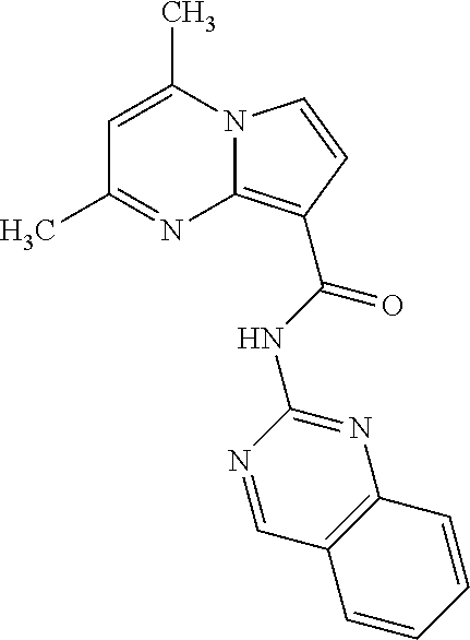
C1=C(C)N2C(=C(C(NC3=NC4=C(C=N3)C=CC=C4)=O)C=C2)N=C1C
